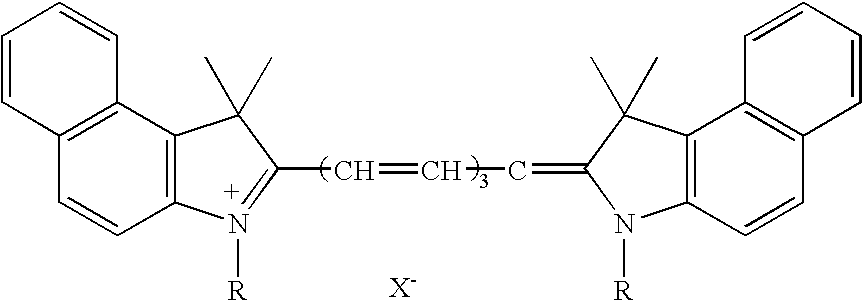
C12=C(C3=C(C=C1)N([R])=C(C=CC=C1N([R])C4=C(C1(C)C)C1=C(C=C4)C=CC=C1)C3(C)C)C=CC=C2
